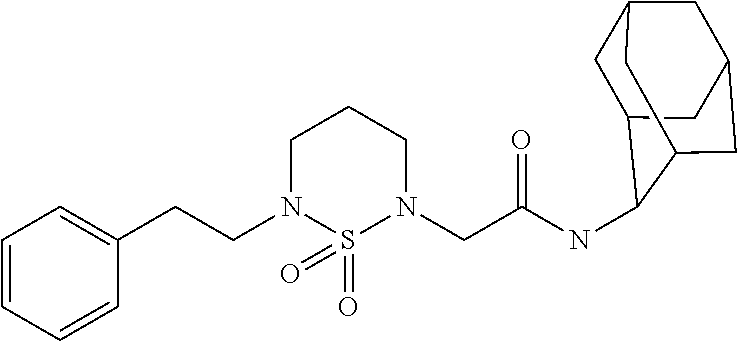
C1(CCN2CCCN(CC(=O)NC3C4CC5CC(CC3C5)C4)S2(=O)=O)=CC=CC=C1
